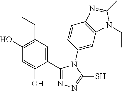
C1(O)=C(CC)C=C(C2=NN=C(S)N2C2=CC3=C(C=C2)N=C(C)N3CC)C(O)=C1
